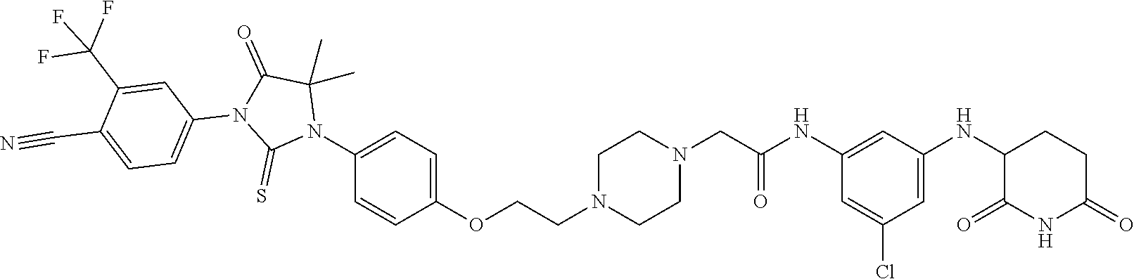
C1=C(Cl)C=C(NC2C(=O)NC(=O)CC2)C=C1NC(CN1CCN(CCOC2=CC=C(N3C(C)(C)C(=O)N(C4=CC=C(C#N)C(C(F)(F)F)=C4)C3=S)C=C2)CC1)=O
